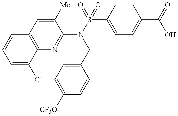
C1(N(S(=O)(C2=CC=C(C(=O)O)C=C2)=O)CC2=CC=C([CF3O])C=C2)=NC2=C(C=C1[Me])C=CC=C2Cl
